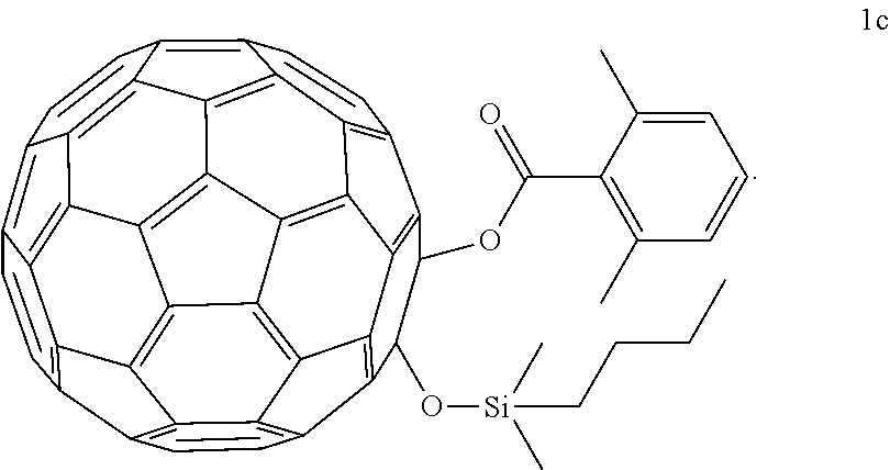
C1(OC(C2=C(C)C=CC=C2C)=O)C(O[Si](C)(C)CCCC)C2=C3C4=C1C1=C5C4=C4C6=C3C3=C2C=CC2=C3C3=C6C6=C4C4=C5C(=C5C=CC7=C8C(=C6C7=C45)C3=C2C=C8)C=C1
